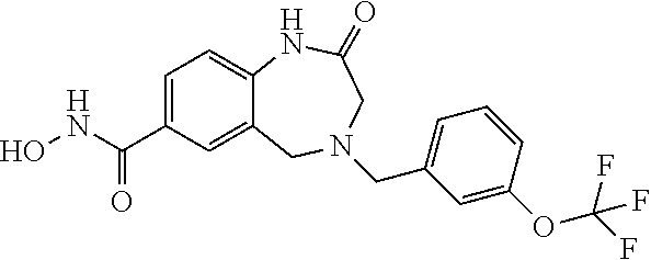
C12=CC(C(NO)=O)=CC=C1NC(=O)CN(CC1=CC=CC(OC(F)(F)F)=C1)C2
